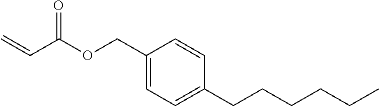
C1(COC(C=C)=O)=CC=C(CCCCCC)C=C1
